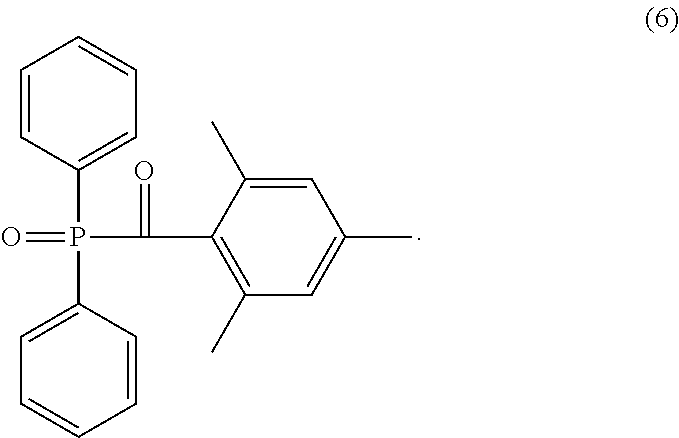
C1=CC(P(C2=CC=CC=C2)(=O)C(C2=C(C)C=C(C)C=C2C)=O)=CC=C1
